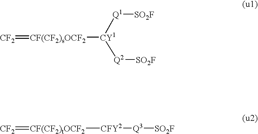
[CF(CF2)sOCF2]([CY1]([Q1][SO2F])[Q2][SO2F])=[CF2].[CF(CF2)tOCF2]([CFY2][Q3][SO2F])=[CF2]
